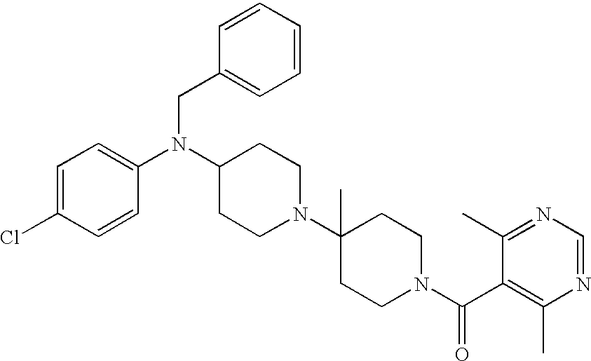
C1=CC=CC(CN(C2CCN(C3(C)CCN(C(C4=C(C)N=CN=C4C)=O)CC3)CC2)C2=CC=C(Cl)C=C2)=C1
